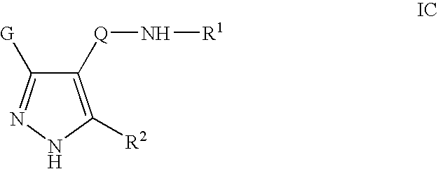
C1([Q]N[R1])=C([R2])NN=C1[G]
